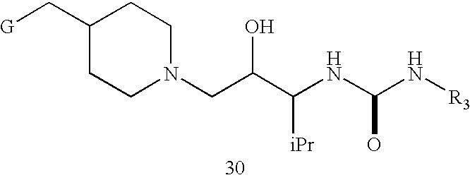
C1(C[G])CCN(CC(C(NC(N[R3])O)[iPr])O)CC1
